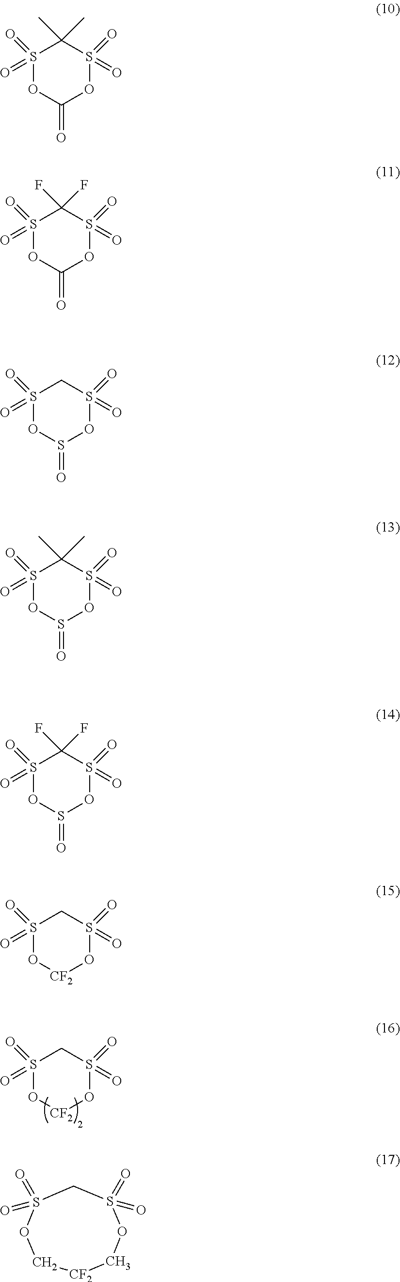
S1(=O)(=O)O[CF2]OS(=O)(=O)C1.S1(=O)(=O)OC(=O)OS(=O)(=O)C1(C)C.S1(=O)(=O)OC(=O)OS(=O)(=O)C1(F)F.S1(=O)(=O)OS(=O)OS(=O)(=O)C1.S1(=O)(=O)OS(=O)OS(=O)(=O)C1(C)C.S1(=O)(=O)OS(=O)OS(=O)(=O)C1(F)F.S1(=O)(=O)O[CF2]OS(=O)(=O)C1.S1(=O)(=O)OC[CF2]COS(=O)(=O)C1
